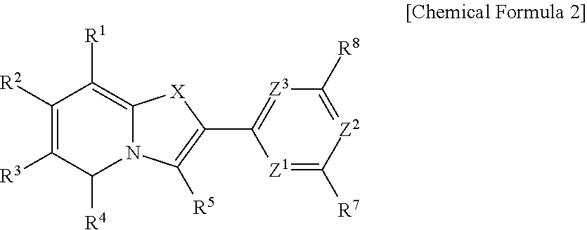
C1([R2])=C([R3])C([R4])N2C(=C1[R1])[X]C(C1=[Z3]C([R8])=[Z2]C([R7])=[Z1]1)=C2[R5]
